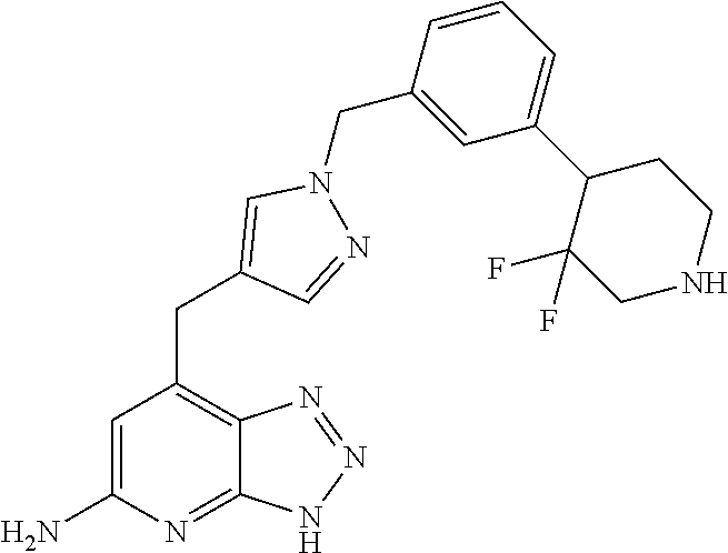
C1=C(N)N=C2C(=C1CC1=CN(CC3=CC(C4C(F)(F)CNCC4)=CC=C3)N=C1)N=NN2
